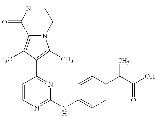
N12C(=C(C)C(C3=NC(NC4=CC=C(C(C(O)=O)C)C=C4)=NC=C3)=C1C)C(=O)NCC2
